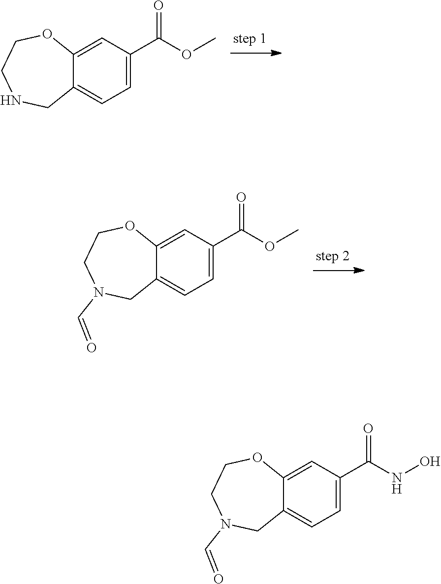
C12=CC(C(OC)=O)=CC=C1CNCCO2.C12=CC(C(OC)=O)=CC=C1CN(C=O)CCO2.C12=CC(C(NO)=O)=CC=C1CN(C=O)CCO2
